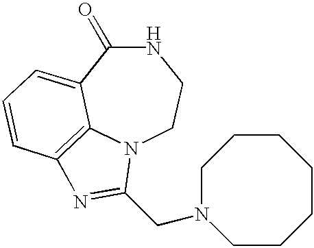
N1C(=O)C2=CC=CC3=C2N(CC1)C(CN1CCCCCCC1)=N3
